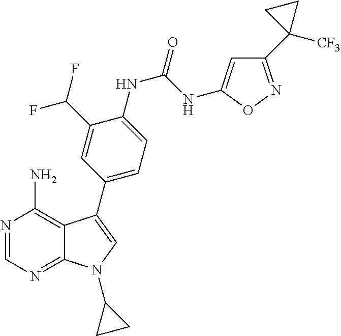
N1=CN=C2C(=C1N)C(C1=CC=C(NC(NC3=CC(C4([CF3])CC4)=NO3)=O)C(C(F)F)=C1)=CN2C1CC1
